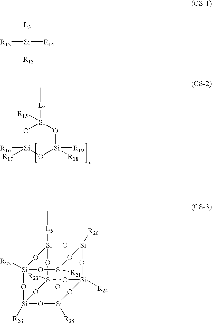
C[L4][Si]1([R15])O[Si]([R16])([R17])O[Si]([R19])([R18])O1.C[L3][Si]([R12])([R14])[R13].[Si]12([R22])O[Si]3([R26])O[Si]4([R25])O[Si]5([R24])O[Si]([R23])(O3)O[Si]([L5]C)(O1)O[Si]([R20])(O5)O[Si]([R21])(O4)O2
